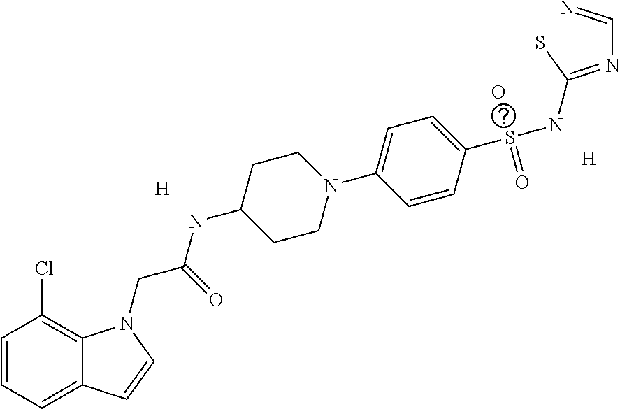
[H].C1=CC=C2C(=C1Cl)N(CC(NC1CCN(C3=CC=C(S(NC(=NC=N)S)=O)C=C3)CC1)=O)C=C2.[H].O
